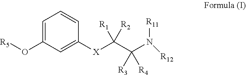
C1=C([X]C(C(N([R12])[R11])([R3])[R4])([R1])[R2])C=CC=C1O[R5]
